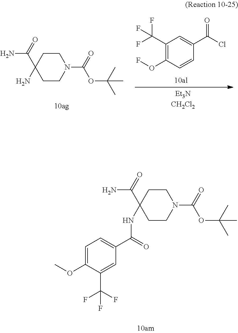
C1CN(C(=O)OC(C)(C)C)CCC1(C(=O)N)NC(=O)C1=CC=C(OC)C(C(F)(F)F)=C1.C1CN(C(=O)OC(C)(C)C)CCC1(C(=O)N)N.C1(OF)=C(C(F)(F)F)C=C(C(=O)Cl)C=C1
